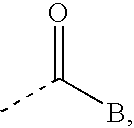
BC(C)=O
